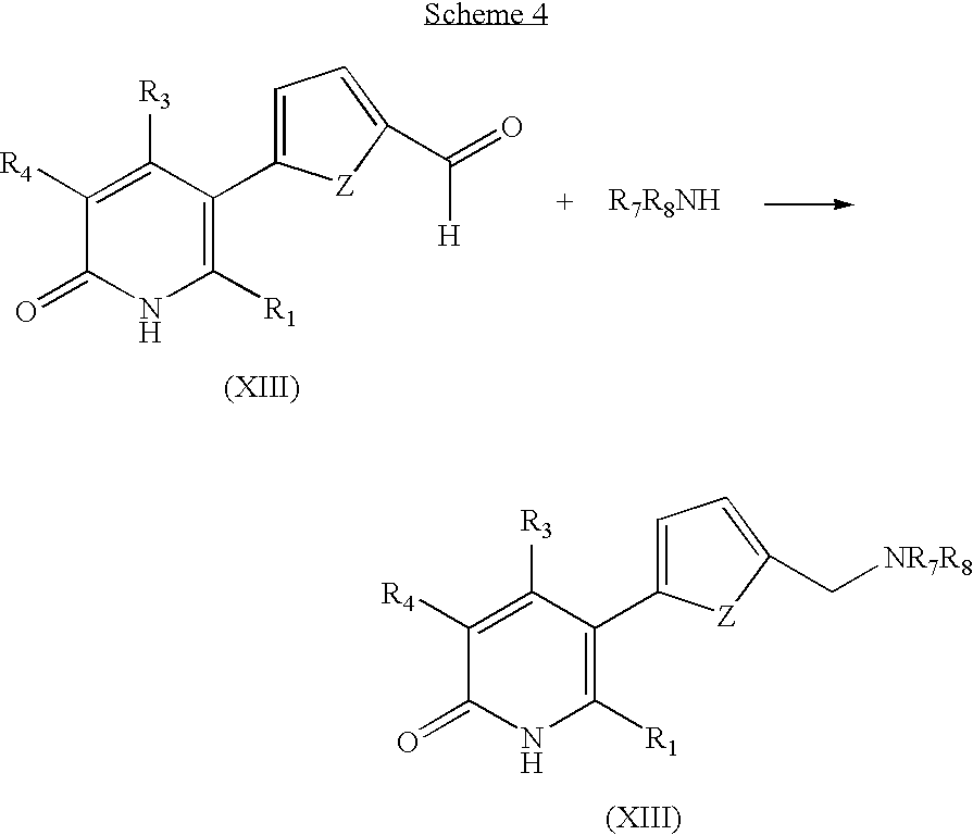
C1([R4])=C([R3])C(C2=CC=C(C(=O)[H])[Z]2)=C([R1])NC1=O.C1([R4])=C([R3])C(C2=CC=C(C[NR7R8])[Z]2)=C([R1])NC1=O
